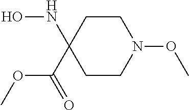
C1CN(OC)CCC1(NO)C(OC)=O
